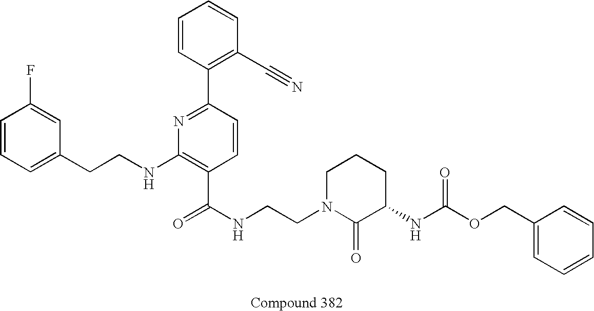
C1=CC=C(CCNC2=C(C(NCCN3C(=O)C(NC(OCC4=CC=CC=C4)=O)CCC3)=O)C=CC(C3=C(C#N)C=CC=C3)=N2)C=C1F
